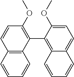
C1=C(OC)C(C2=C(OC)C=CC3=C2C=CC=C3)=C2C(=C1)C=CC=C2
